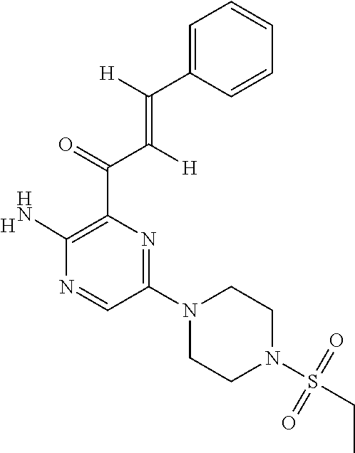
C(C1=C(N)N=CC(N2CCN(S(CC)(=O)=O)CC2)=N1)(=O)C([H])=C([H])C1=CC=CC=C1.[H]
